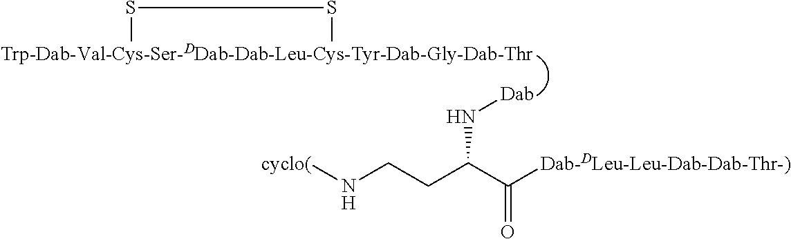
[Trp-Dab-Val-Cys-Ser-DDab-Dab-Leu-Cys-Tyr-Dab-Gly-Dab-Thr]1SS1.[Dab]NC(CCN[cyclo(])C([Dab-DLeu-Leu-Dab-Dab-Thr-)])=O
